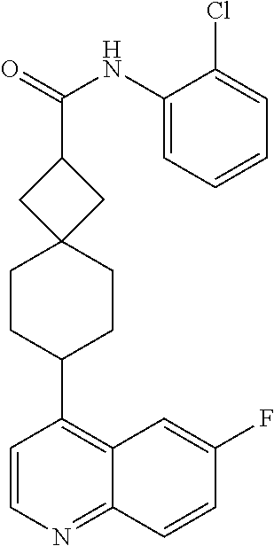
C1(F)=CC2=C(C3CCC4(CC3)CC(C(=O)NC3=CC=CC=C3Cl)C4)C=CN=C2C=C1
